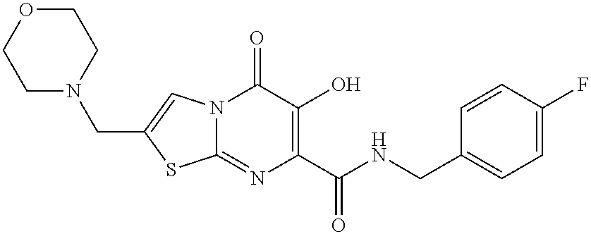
C12=NC(C(NCC3=CC=C(F)C=C3)=O)=C(O)C(=O)N1C=C(CN1CCOCC1)S2
